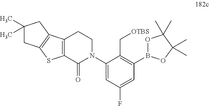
C1(N2CCC3=C(C2=O)SC2=C3CC(C)(C)C2)=CC(F)=CC(B2OC(C)(C)C(C)(C)O2)=C1C[OTBS]
